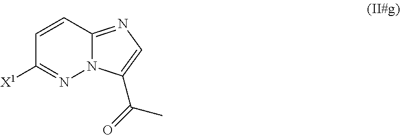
C1=CC2=NC=C(C(=O)C)N2N=C1[X1]
